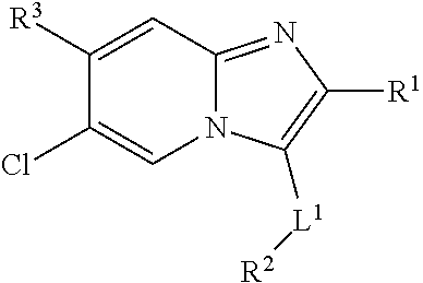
N12C(=NC([R1])=C1[L1][R2])C=C([R3])C(Cl)=C2
